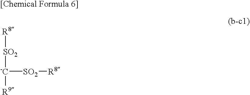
[-C]([SO2][R8])([SO2][R8])[R9]
